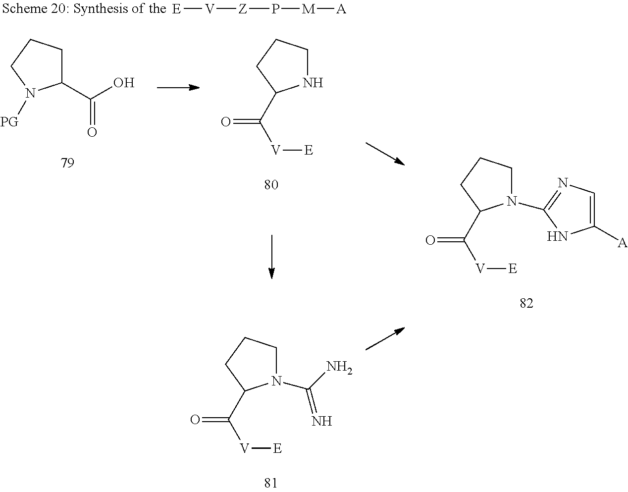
N1(C(N)=N)CCCC1C([V][E])=O.C1(C(O)=O)CCCN1[PG].N1CCCC1C([V][E])=O.N1(C2=NC=C([A])N2)CCCC1C([V][E])=O.[E][V][Z]P[M][A]
